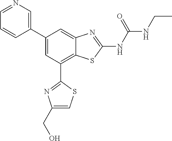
C1(C2=CC(C3=NC(CO)=CS3)=C3C(=C2)N=C(NC(NCC)=O)S3)=CN=CC=C1
